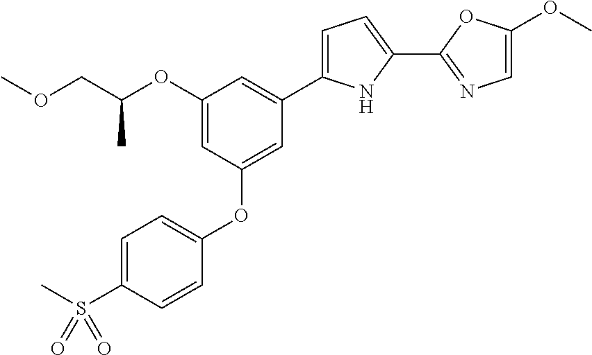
C1=C(S(C)(=O)=O)C=CC(OC2=CC(C3=CC=C(C4=NC=C(OC)O4)N3)=CC(OC(COC)C)=C2)=C1
